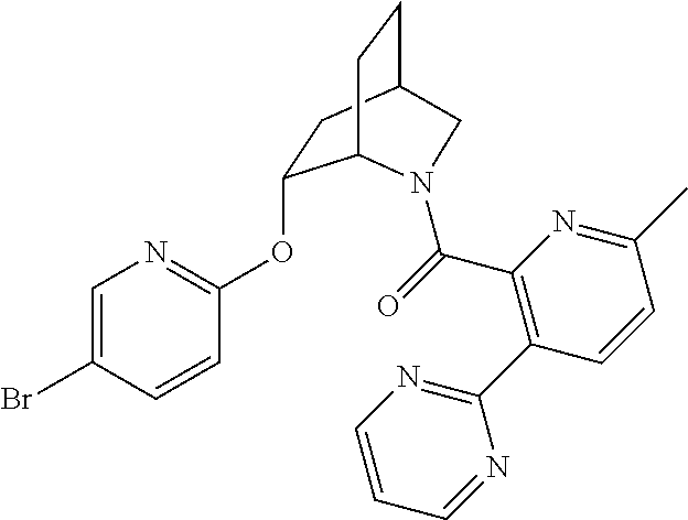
C1(OC2=NC=C(Br)C=C2)CC2CCC1N(C(=O)C1=C(C3=NC=CC=N3)C=CC(C)=N1)C2
